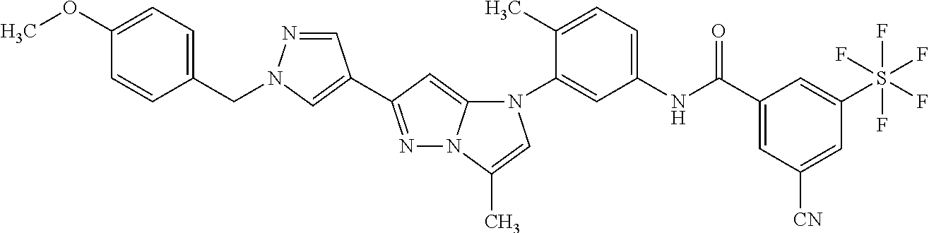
C1=C(OC)C=CC(CN2N=CC(C3=NN4C(=C3)N(C3=CC(NC(C5=CC([CN])=CC(S(F)(F)(F)(F)F)=C5)=O)=CC=C3C)C=C4C)=C2)=C1
